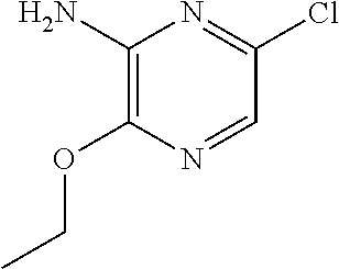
C1(N)=C(OCC)N=CC(Cl)=N1
